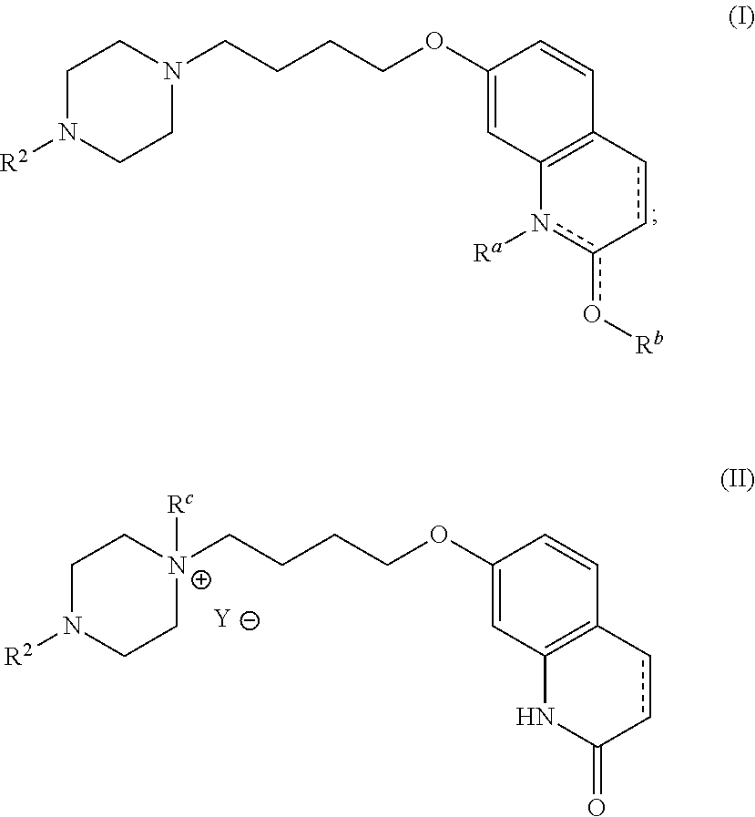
[R2]N1CCN(CCCCOC2=CC3=C(C=C2)cc-c(o[Rb])n3[Ra])CC1.[R2]N1CC[N+](CCCCOC2=CC3=C(C=C2)ccC(=O)N3)([Rc])CC1.[Y]
